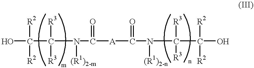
OC([R2])([R2])C([R3])([R3])N([(R1)2-m])C(=O)[A]C(=O)N(C([R3])([R3])C([R2])([R2])O)[(R1)2-n]
